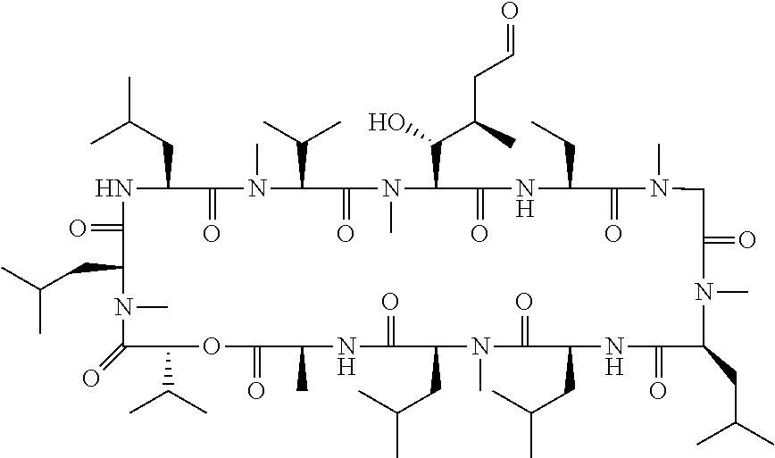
N1C(CC(C)C)C(=O)N(C)C(C(C)C)C(=O)N(C)C(C(C(CC=O)C)O)C(=O)NC(CC)C(=O)N(C)CC(=O)N(C)C(CC(C)C)C(=O)NC(CC(C)C)C(=O)N(C)C(CC(C)C)C(=O)NC(C)C(=O)OC(C(C)C)C(=O)N(C)C(CC(C)C)C1=O
